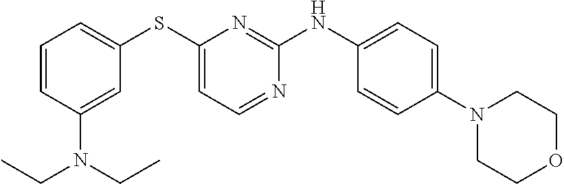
C1=CC(N(CC)CC)=CC(SC2=CC=NC(NC3=CC=C(N4CCOCC4)C=C3)=N2)=C1
